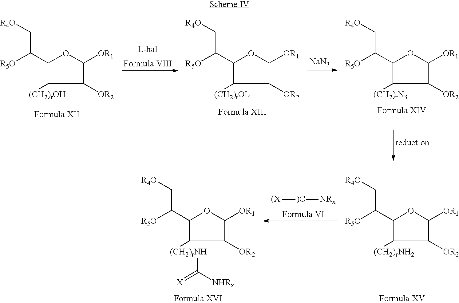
[NaN3].C1(C([R5O])C[R4O])C([(CH2)rOH])C([OR2])C([OR1])O1.C1(C([R5O])C[R4O])C([(CH2)rOL])C([OR2])C([OR1])O1.C1(C([R5O])C[R4O])C([(CH2)rN3])C([OR2])C([OR1])O1.[(X]=[)C]=[NRx].C1(C([R5O])C[R4O])C([(CH2)rNH2])C([OR2])C([OR1])O1.C1(C([R5O])C[R4O])C([(CH2)rNH]C(=[X])[NHRx])C([OR2])C([OR1])O1
